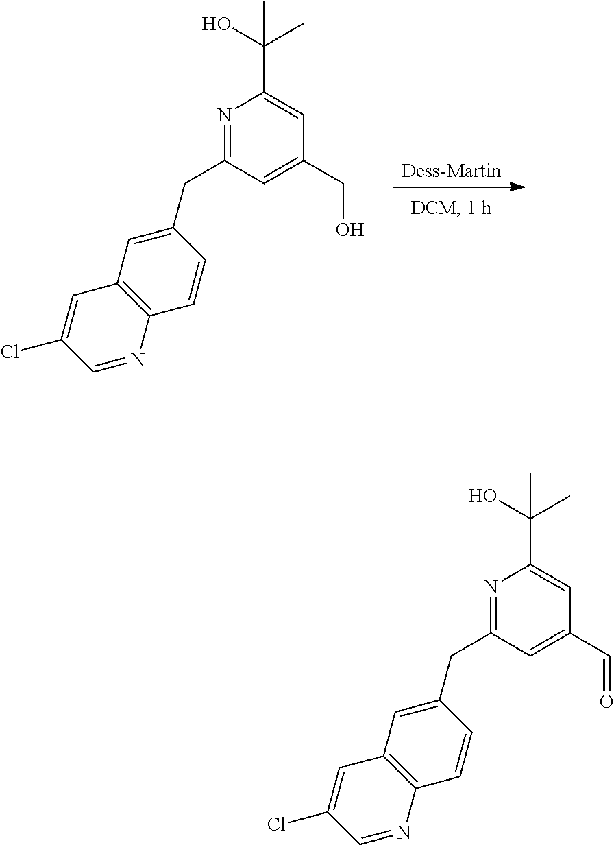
[Dess-Martin].N1=C(CC2=CC3=C(C=C2)N=CC(Cl)=C3)C=C(CO)C=C1C(O)(C)C.N1=C(CC2=CC3=C(C=C2)N=CC(Cl)=C3)C=C(C=O)C=C1C(O)(C)C
